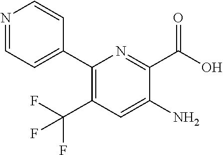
C1(C2=CC=NC=C2)=C(C(F)(F)F)C=C(N)C(C(O)=O)=N1
